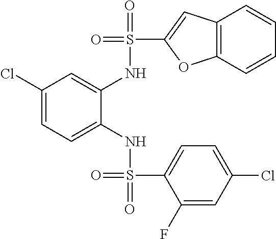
C1(Cl)=CC=C(NS(=O)(C2=CC=C(Cl)C=C2F)=O)C(NS(=O)(C2=CC3=C(O2)C=CC=C3)=O)=C1
